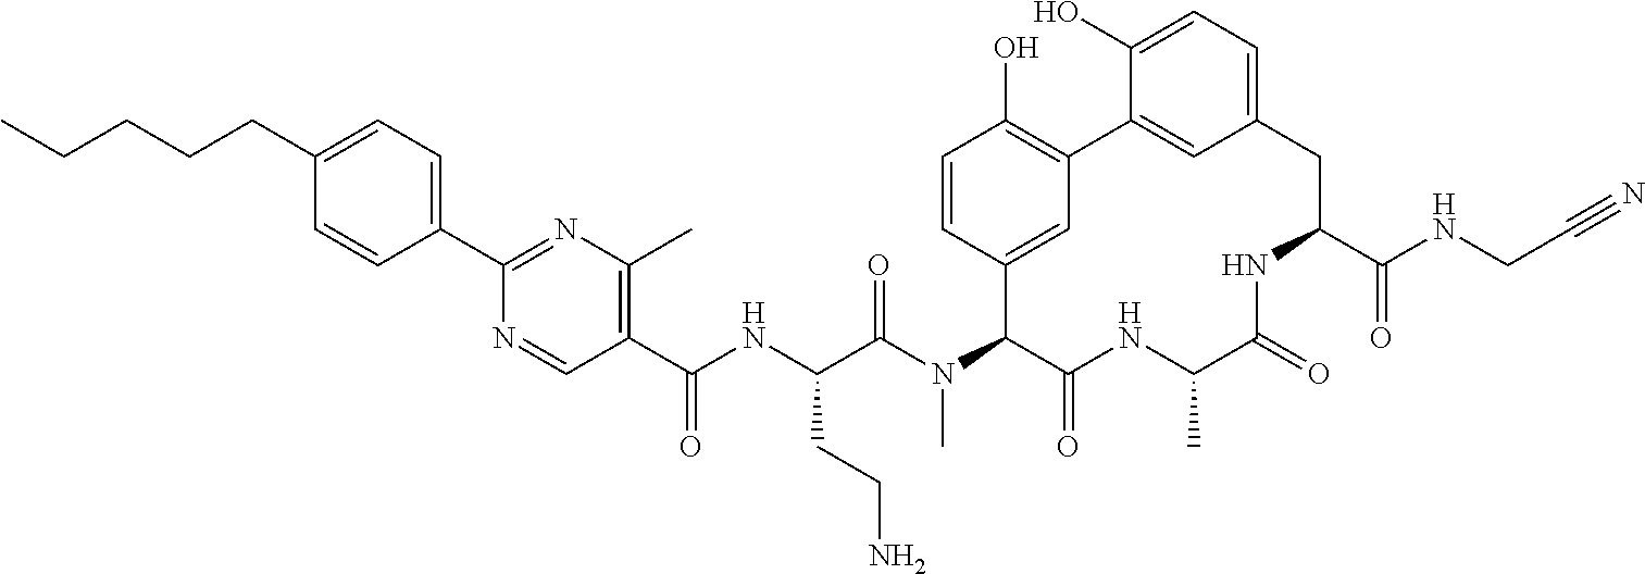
C1(C(NC(C(N(C2C(=O)NC(C)C(=O)NC(C(NCC#N)=O)CC3=CC=C(O)C(=C3)C3=C(O)C=CC2=C3)C)=O)CCN)=O)=C(C)N=C(C2=CC=C(CCCCC)C=C2)N=C1
